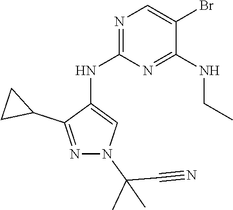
N1=C(NC2=CN(C(C#N)(C)C)N=C2C2CC2)N=C(NCC)C(Br)=C1
